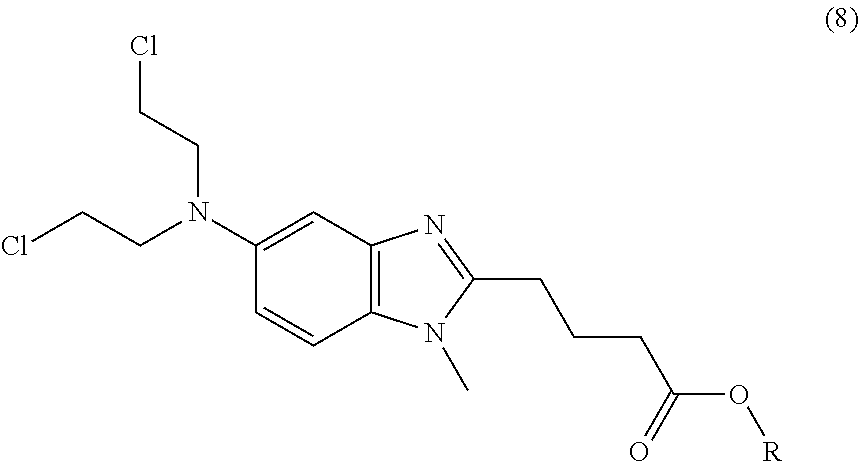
C1=CC2=C(C=C1N(CCCl)CCCl)N=C(CCCC(O[R])=O)N2C
